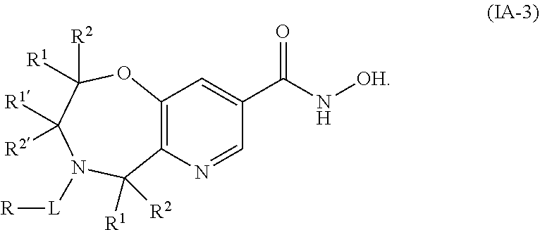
C12=C(N=CC(C(N[OH])=O)=C1)C([R1])([R2])N([L][R])C([R1])([R2])C([R2])([R1])O2
